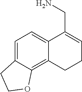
C1=C2C(=C3C(=C1)C(CN)=CCC3)OCC2
